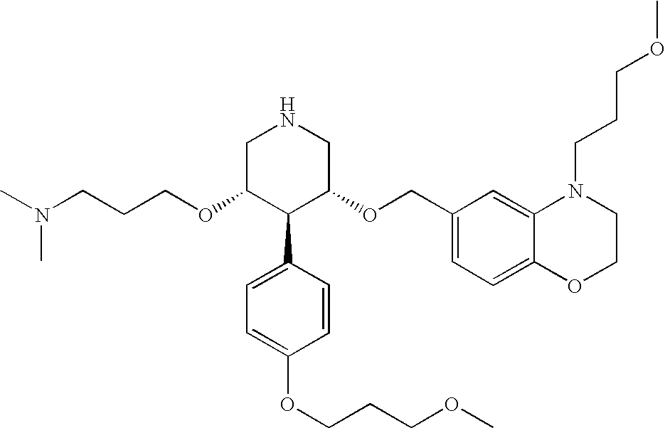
C(OC1C(C2=CC=C(OCCCOC)C=C2)C(OCC2=CC=C3C(=C2)N(CCCOC)CCO3)CNC1)CCN(C)C
